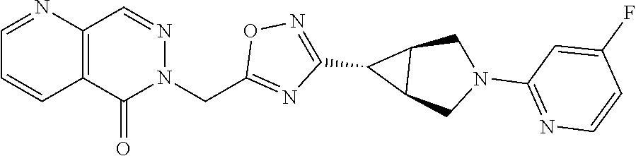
C12=C(C=NN(CC3=NC(C4C5C4CN(C4=NC=CC(F)=C4)C5)=NO3)C1=O)N=CC=C2
